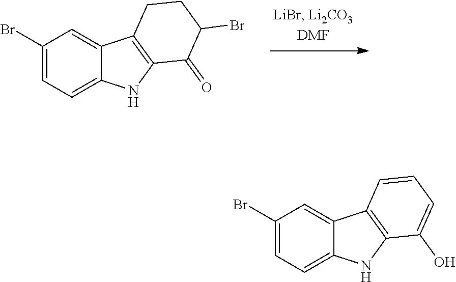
C1(Br)=CC=C2C(=C1)C1=C(N2)C(=O)C(Br)CC1.C1(Br)=CC=C2C(=C1)C1=C(N2)C(O)=CC=C1
